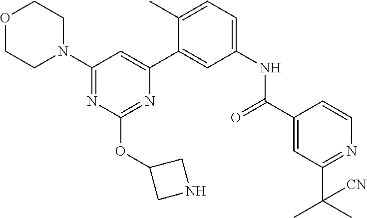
O1CCN(C2=NC(OC3CNC3)=NC(C3=CC(NC(C4=CC(C(C)(C)[CN])=NC=C4)=O)=CC=C3C)=C2)CC1
